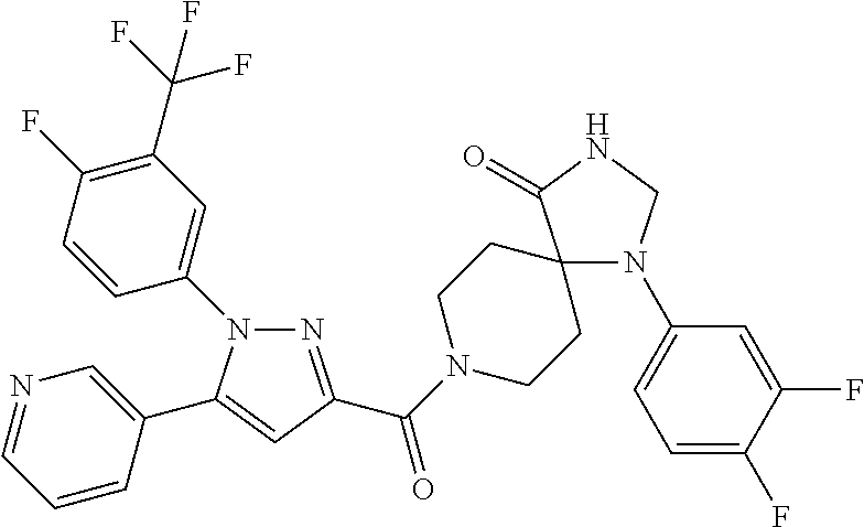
N1(C2=CC(C(F)(F)F)=C(F)C=C2)N=C(C(=O)N2CCC3(CC2)N(C2=CC=C(F)C(F)=C2)CNC3=O)C=C1C1=CN=CC=C1
